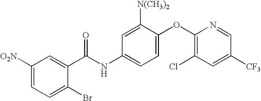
C1([O2N])=CC=C(Br)C(C(NC2=CC=C(OC3=C(Cl)C=C([CF3])C=N3)C([N(CH3)2])=C2)=O)=C1
